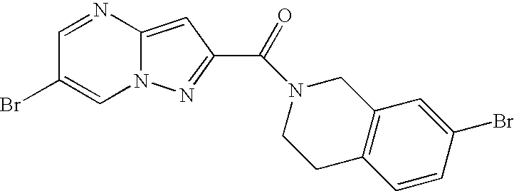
C1=NC2=CC(C(=O)N3CC4=C(CC3)C=CC(Br)=C4)=NN2C=C1Br
